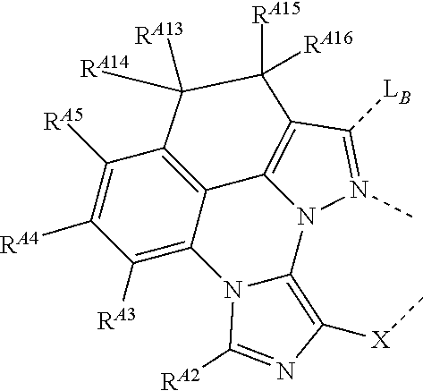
N12N(C)=C([LB])C3=C1C1=C(C([RA5])=C([RA4])C([RA3])=C1N1C2=C([X]C)N=C1[RA2])C([RA13])([RA14])C3([RA15])[RA16]
